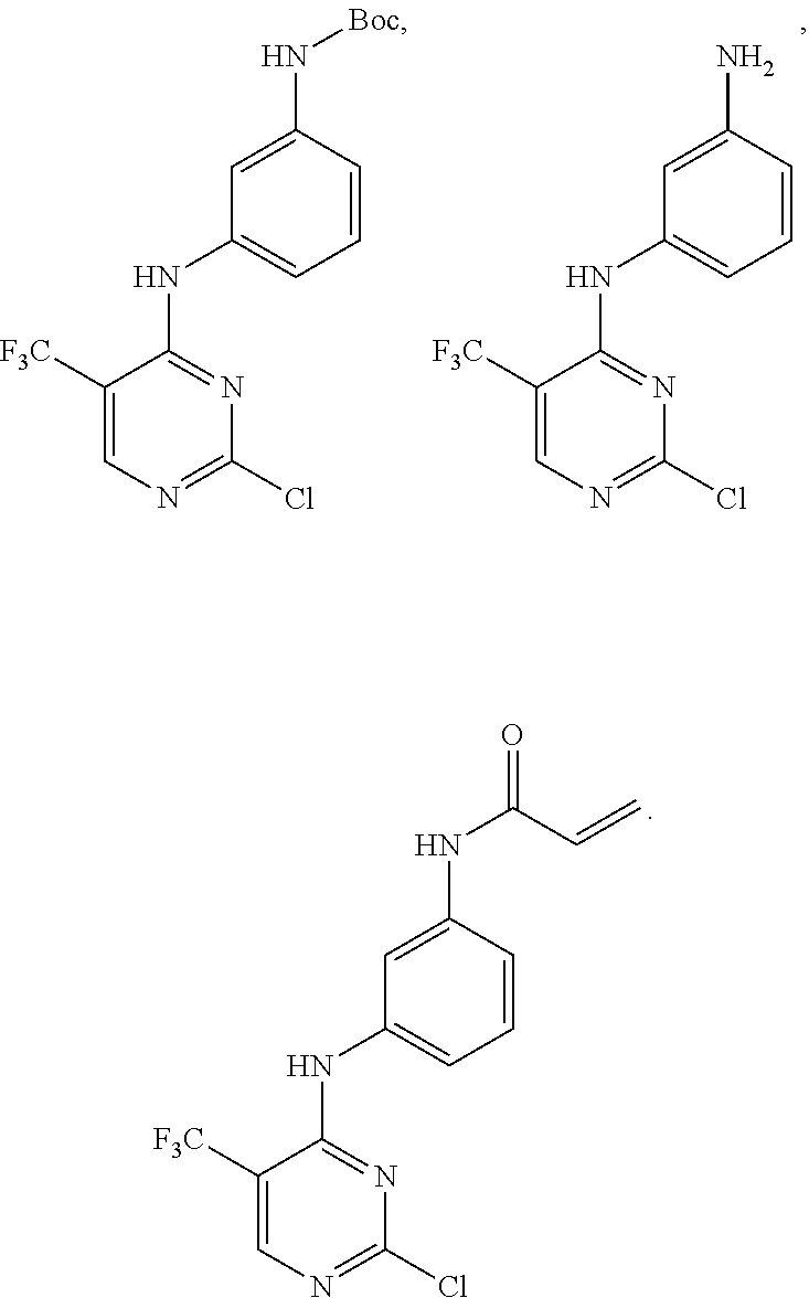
C1([F3C])=CN=C(Cl)N=C1NC1=CC=CC(N[Boc])=C1.C1([F3C])=CN=C(Cl)N=C1NC1=CC=CC(N)=C1.C1([F3C])=CN=C(Cl)N=C1NC1=CC=CC(NC(C=C)=O)=C1
